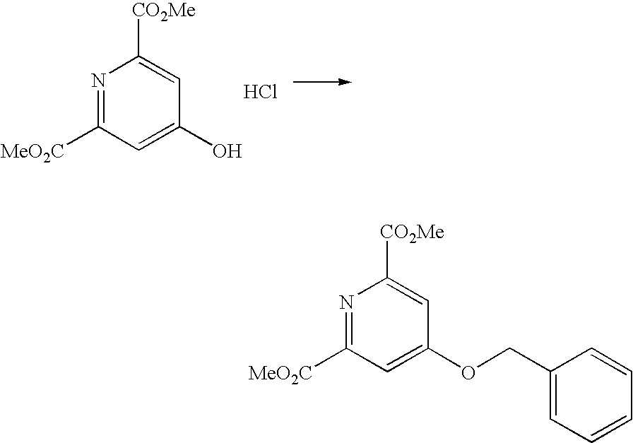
N1=C([MeO2C])C=C(OCC2=CC=CC=C2)C=C1[CO2Me].N1=C([MeO2C])C=C(O)C=C1[CO2Me].Cl
